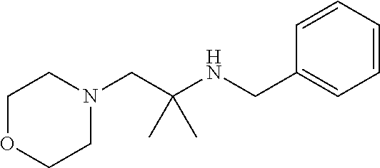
C1(CNC(CN2CCOCC2)(C)C)=CC=CC=C1
